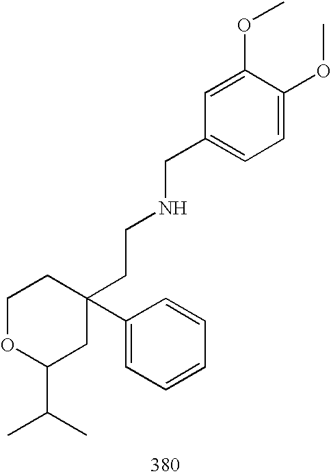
C1OC(C(C)C)CC(C2=CC=CC=C2)(CCNCC2=CC=C(OC)C(OC)=C2)C1
